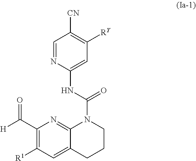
C1([CN])=C([RY])C=C(NC(=O)N2C3=NC(C([H])=O)=C([R1])C=C3CCC2)N=C1
